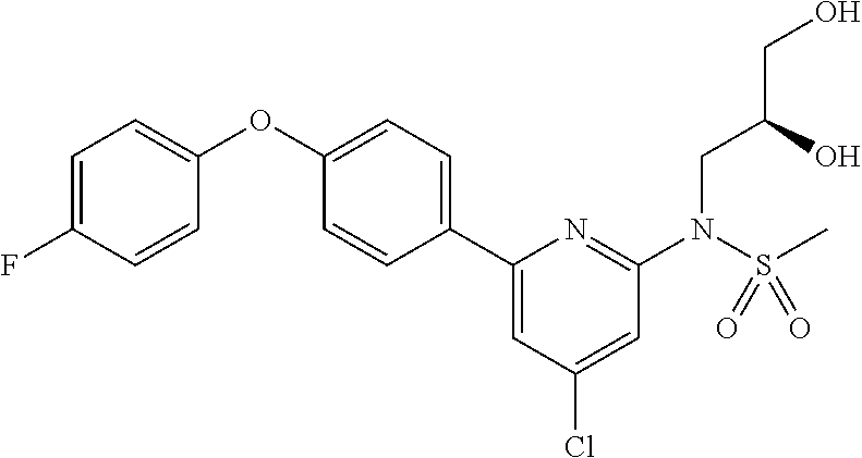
C1=C(F)C=CC(OC2=CC=C(C3=CC(Cl)=CC(N(S(C)(=O)=O)CC(CO)O)=N3)C=C2)=C1
